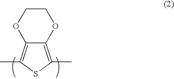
C1COC2=C(C)SC(C)=C2O1
